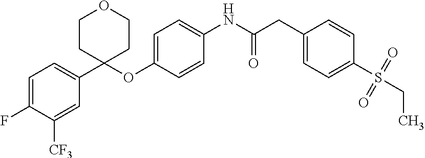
C1=CC(OC2(C3=CC=C(F)C([CF3])=C3)CCOCC2)=CC=C1NC(CC1=CC=C(S(CC)(=O)=O)C=C1)=O
